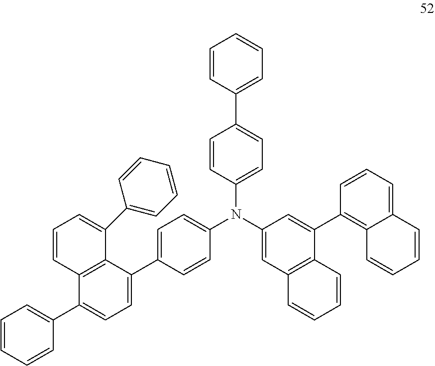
C1=C(C2=CC=C(C3=CC=CC=C3)C3=C2C(C2=CC=CC=C2)=CC=C3)C=CC(N(C2=CC=C(C3=CC=CC=C3)C=C2)C2=CC3=C(C(C4=C5C(=CC=C4)C=CC=C5)=C2)C=CC=C3)=C1
